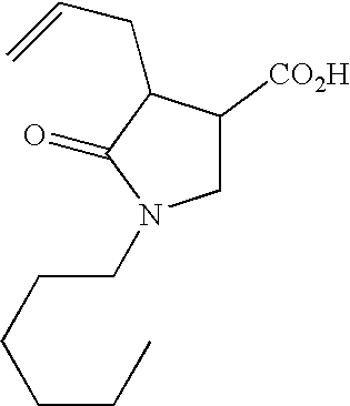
C1C([CO2H])C(CC=C)C(=O)N1CCCCCC
